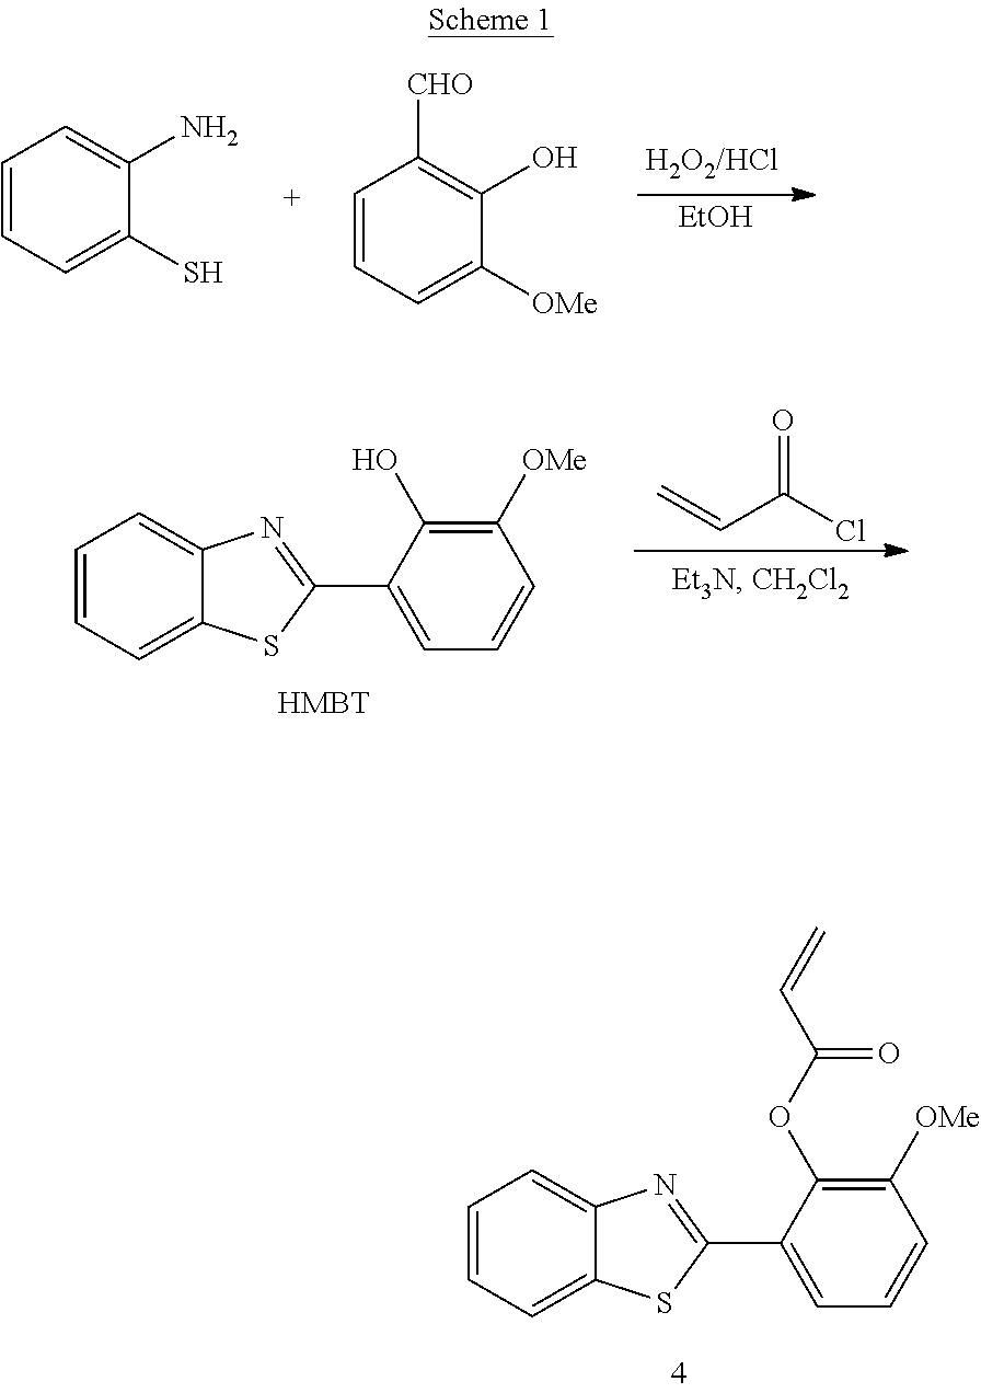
C1=CC=C(S)C(N)=C1.C1=CC=C([OMe])C(O)=C1[CHO].[EtOH].C1=CC=C2C(=C1)N=C(C1=CC=CC([OMe])=C1O)S2.C=CC(Cl)=O.C1=CC=C2C(=C1)N=C(C1=CC=CC([OMe])=C1OC(C=C)=O)S2
